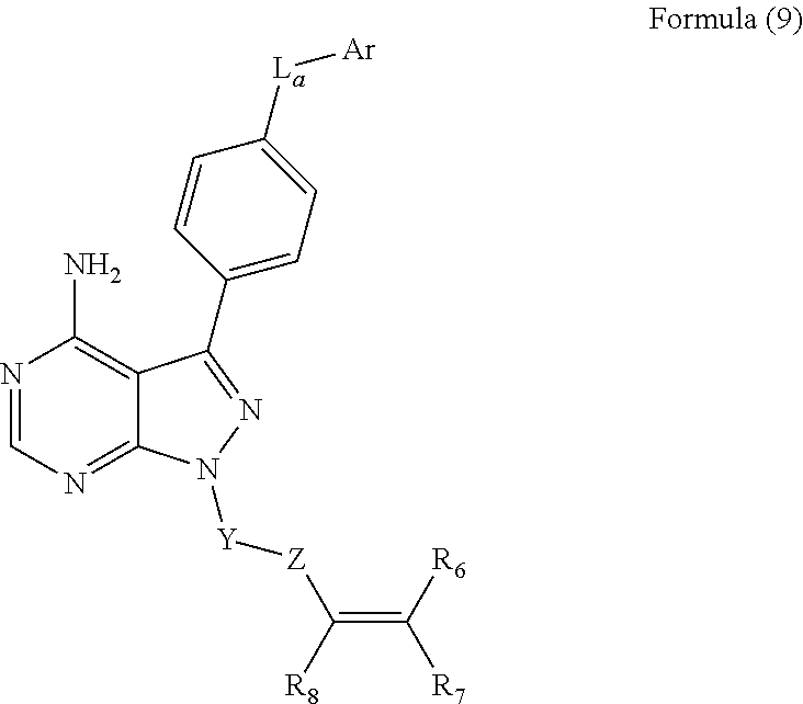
C12=C(N)N=CN=C1N([Y][Z]C(=C([R6])[R7])[R8])N=C2C1=CC=C([La][Ar])C=C1
